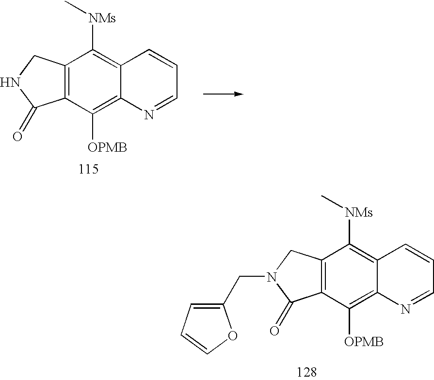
C12=C(C([OPMB])=C3C(=C1[NMs]C)C=CC=N3)C(=O)N(CC1=CC=CO1)C2.C12=C(C([OPMB])=C3C(=C1[NMs]C)C=CC=N3)C(=O)NC2
